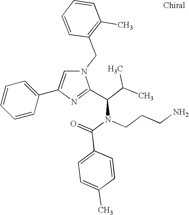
N1(CC2=C(C)C=CC=C2)C=C(C2=CC=CC=C2)N=C1C(C(C)C)N(C(=O)C1=CC=C(C)C=C1)CCCN
